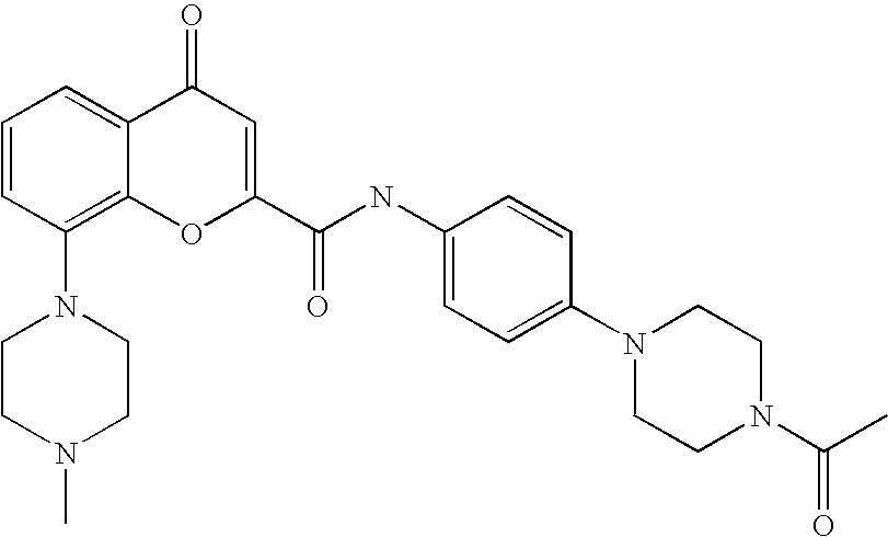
C1=CC(N2CCN(C)CC2)=C2C(=C1)C(=O)C=C(C(=O)NC1=CC=C(N3CCN(C(C)=O)CC3)C=C1)O2
